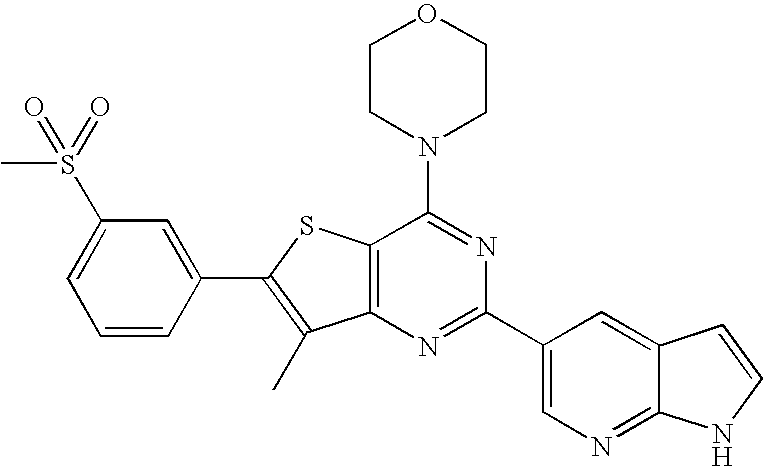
C1CN(C2=NC(C3=CN=C4C(=C3)C=CN4)=NC3=C2SC(C2=CC(S(=O)(C)=O)=CC=C2)=C3C)CCO1
